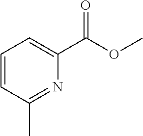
C1=CC(C)=NC(C(OC)=O)=C1
